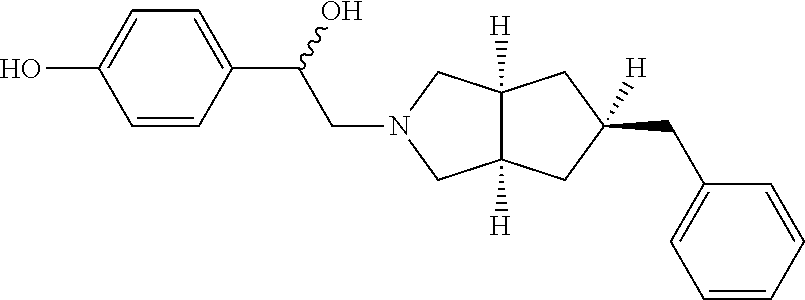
C12([H])C([H])(CC(CC3=CC=CC=C3)([H])C1)CN(CC(C1=CC=C(O)C=C1)O)C2
